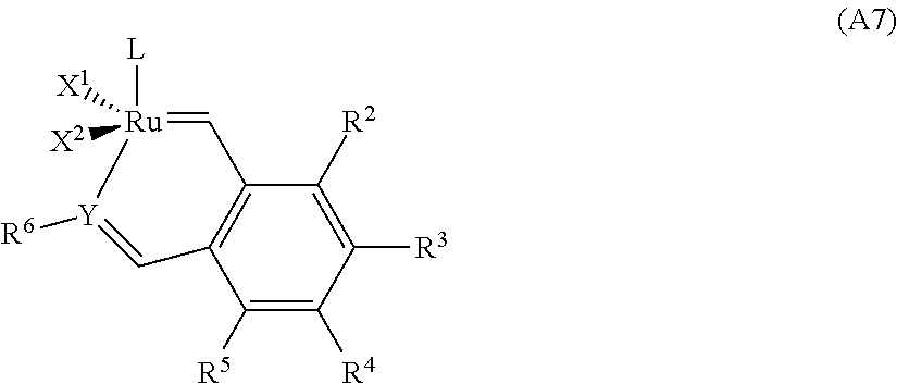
C1([R5])=C([R4])C([R3])=C([R2])C2=C1C=[Y]([R6])[Ru]([L])([X1])([X2])=C2
